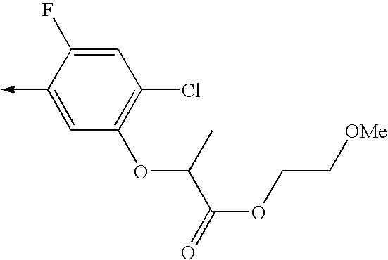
C1(->C)=CC(OC(C(=O)OCC[OMe])C)=C(Cl)C=C1F
